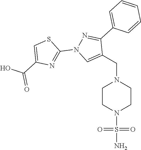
C(C1=CN(C2=NC(C(=O)O)=CS2)N=C1C1=CC=CC=C1)N1CCN(S(N)(=O)=O)CC1
